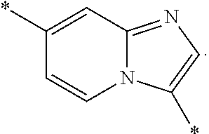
C1(*)=CC2=NC=C(*)N2C=C1
